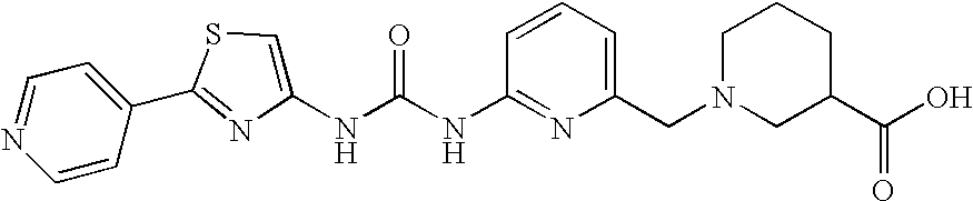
C1=CC(C2=NC(NC(NC3=NC(CN4CC(C(=O)O)CCC4)=CC=C3)=O)=CS2)=CC=N1
